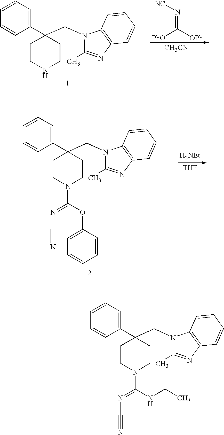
[PhO]C([OPh])=N[NC].[CH3CN].C1(C2(CN3C(C)=NC4=C3C=CC=C4)CCNCC2)=CC=CC=C1.[H2NEt].[THF].C1(C2(CN3C(C)=NC4=C3C=CC=C4)CCN(C(=NC#N)OC3=CC=CC=C3)CC2)=CC=CC=C1.C1(C2(CN3C(C)=NC4=C3C=CC=C4)CCN(C(=NC#N)NCC)CC2)=CC=CC=C1
